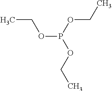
CCOP(OCC)OCC
